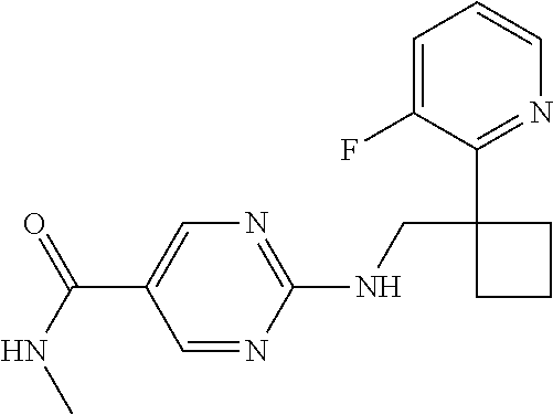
C(C1=CN=C(NCC2(C3=NC=CC=C3F)CCC2)N=C1)(NC)=O
